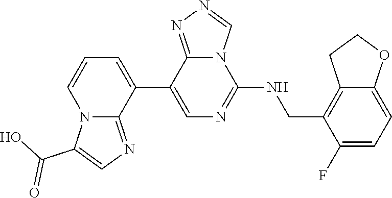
C1(C2=CC=CN3C2=NC=C3C(O)=O)=CN=C(NCC2=C3C(=CC=C2F)OCC3)N2C1=NN=C2
